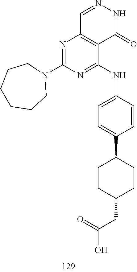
C1=NNC(=O)C2=C1N=C(N1CCCCCC1)N=C2NC1=CC=C(C2CCC(CC(=O)O)CC2)C=C1
